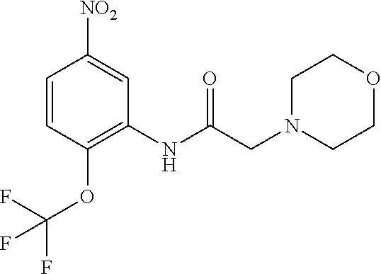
C1=CC(OC(F)(F)F)=C(NC(CN2CCOCC2)=O)C=C1[NO2]
